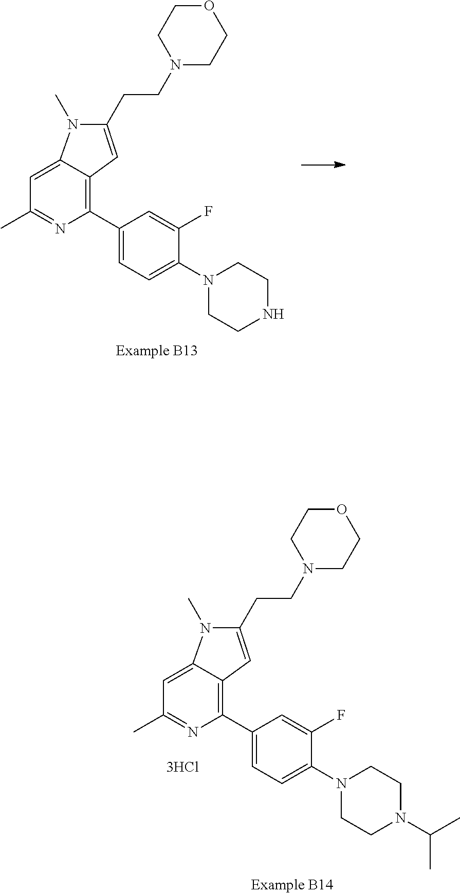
C1(CCN2CCOCC2)=CC2=C(C3=CC=C(N4CCNCC4)C(F)=C3)N=C(C)C=C2N1C.C1(CCN2CCOCC2)=CC2=C(C3=CC=C(N4CCN(C(C)C)CC4)C(F)=C3)N=C(C)C=C2N1C
